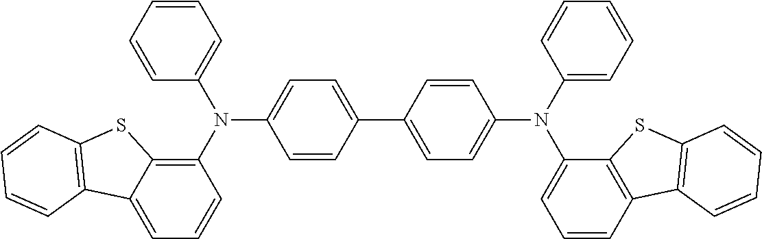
C1(N(C2=C3C(=CC=C2)C2=C(S3)C=CC=C2)C2=CC=CC=C2)=CC=C(C2=CC=C(N(C3=CC=CC=C3)C3=CC=CC4=C3SC3=C4C=CC=C3)C=C2)C=C1
